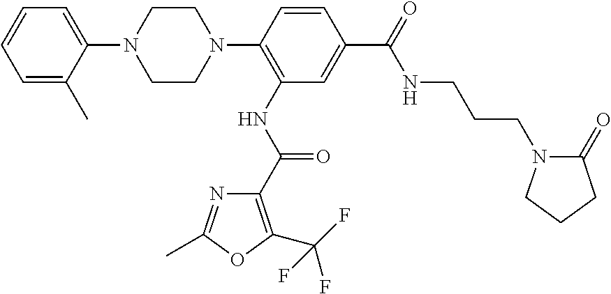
C1=CC=C(C)C(N2CCN(C3=C(NC(=O)C4=C(C(F)(F)F)OC(C)=N4)C=C(C(NCCCN4C(=O)CCC4)=O)C=C3)CC2)=C1
